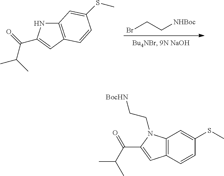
BrCC[NHBoc].C12=C(C=C(C(=O)C(C)C)N1)C=CC(SC)=C2.C12=C(C=CC(SC)=C1)C=C(C(=O)C(C)C)N2CC[BocHN]
